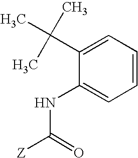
C1(C(C)(C)C)=CC=CC=C1NC(=O)[Z]
